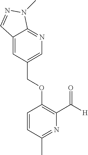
C(C1=CN=C2C(=C1)C=NN2C)OC1=C(C([H])=O)N=C(C)C=C1
